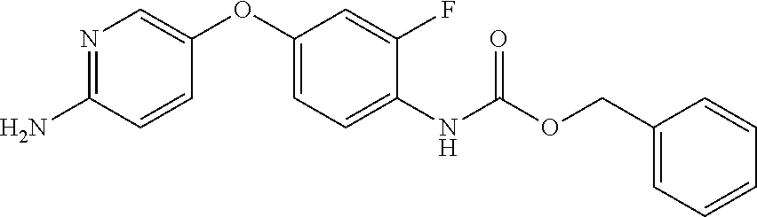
C1(COC(=O)NC2=CC=C(OC3=CN=C(N)C=C3)C=C2F)=CC=CC=C1
